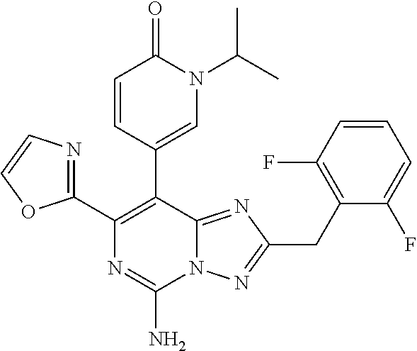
N12C(=NC(CC3=C(F)C=CC=C3F)=N1)C(C1=CN(C(C)C)C(=O)C=C1)=C(C1=NC=CO1)N=C2N
